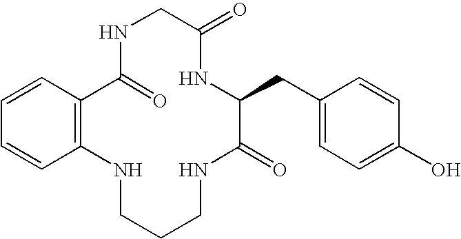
C1=CC2=C(C=C1)NCCCNC(=O)C(CC1=CC=C(O)C=C1)NC(=O)CNC2=O
